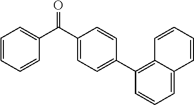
O=C(C1=CC=C(C2=C3C(=CC=C2)C=CC=C3)C=C1)C1=CC=CC=C1
